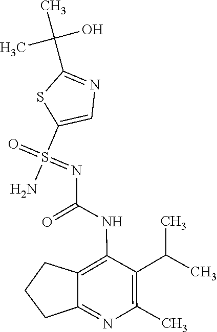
N(C(=O)NC1=C2C(=NC(C)=C1C(C)C)CCC2)=S(=O)(C1=CN=C(C(C)(C)O)S1)N
